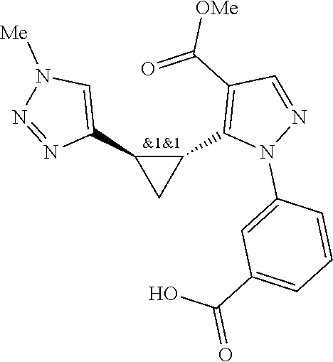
C1(C2=C(C(=O)[OMe])C=NN2C2=CC(C(O)=O)=CC=C2)C(C2=CN([Me])N=N2)C1
